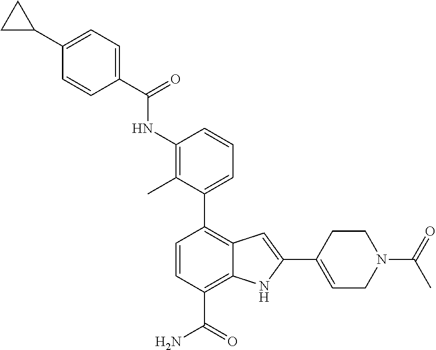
C1(NC(=O)C2=CC=C(C3CC3)C=C2)=C(C)C(C2=C3C(=C(C(=O)N)C=C2)NC(C2=CCN(C(=O)C)CC2)=C3)=CC=C1
